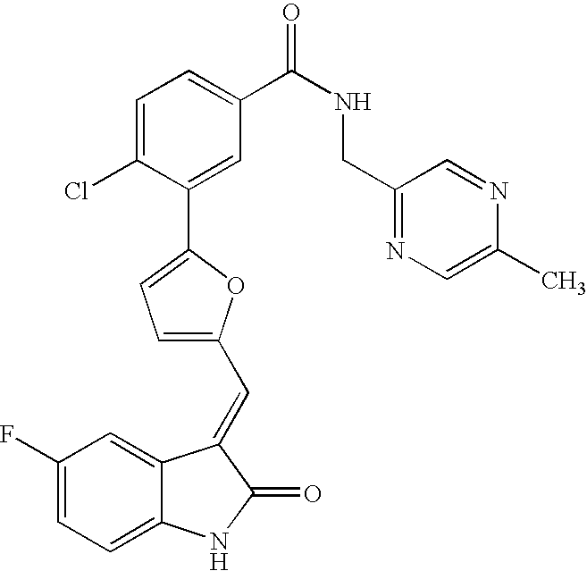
C1(F)=CC=C2C(=C1)C(=CC1=CC=C(C3=CC(C(NCC4=NC=C(C)N=C4)=O)=CC=C3Cl)O1)C(=O)N2
